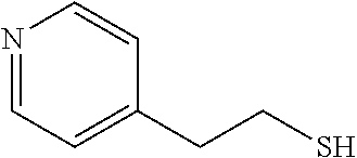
SCCC1=CC=NC=C1
